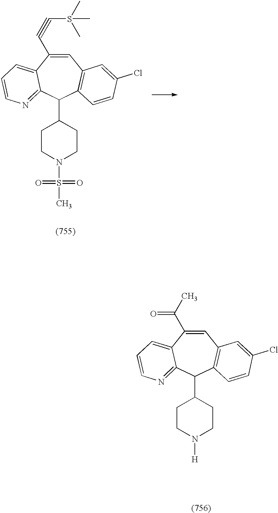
C1=C(C(C)=O)C2=CC=CN=C2C(C2CCN([H])CC2)C2=C1C=C(Cl)C=C2.C1=C(C#CS(C)(C)C)C2=CC=CN=C2C(C2CCN(S(C)(=O)=O)CC2)C2=C1C=C(Cl)C=C2
